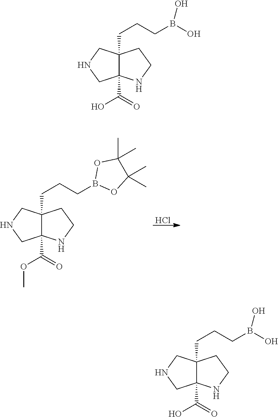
Cl.N1CC2(C(=O)OC)C(CCCB3OC(C)(C)C(C)(C)O3)(C1)CCN2.N1CC2(C(=O)O)C(CCCB(O)O)(C1)CCN2.N1CC2(C(=O)O)C(CCCB(O)O)(C1)CCN2
